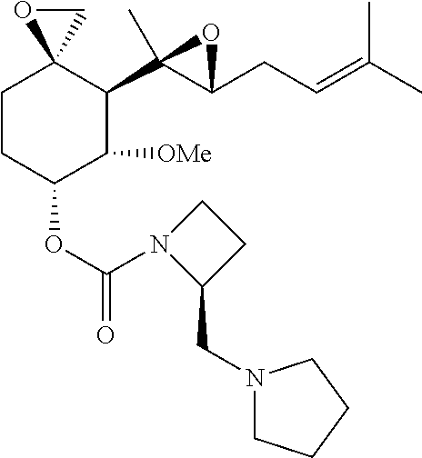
C1CC(OC(=O)N2C(CN3CCCC3)CC2)C([OMe])C(C2(C)C(CC=C(C)C)O2)C12CO2
